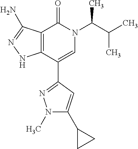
C12=C(C(C3=NN(C)C(C4CC4)=C3)=CN(C(C(C)C)C)C1=O)NN=C2N
